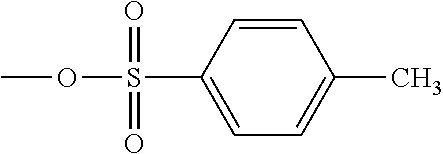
COS(C1=CC=C(C)C=C1)(=O)=O
